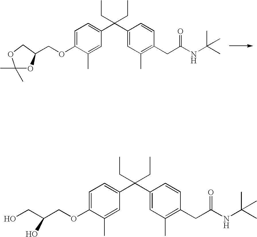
C1=C(OCC2OC(C)(C)OC2)C(C)=CC(C(C2=CC(C)=C(CC(NC(C)(C)C)=O)C=C2)(CC)CC)=C1.C1=C(OCC(O)CO)C(C)=CC(C(C2=CC(C)=C(CC(NC(C)(C)C)=O)C=C2)(CC)CC)=C1
